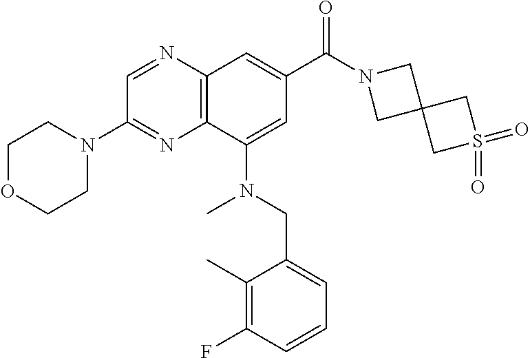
C1(N2CCOCC2)=NC2=C(N=C1)C=C(C(N1CC3(C1)CS(=O)(=O)C3)=O)C=C2N(CC1=CC=CC(F)=C1C)C
